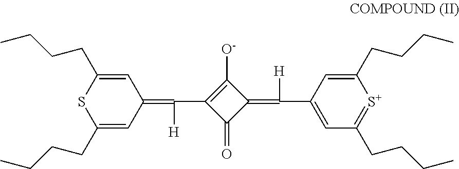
C1(CCCC)=CC(=C([H])C2=C([O-])C(=C([H])C3=CC(CCCC)=[S+]C(CCCC)=C3)C2=O)C=C(CCCC)S1
